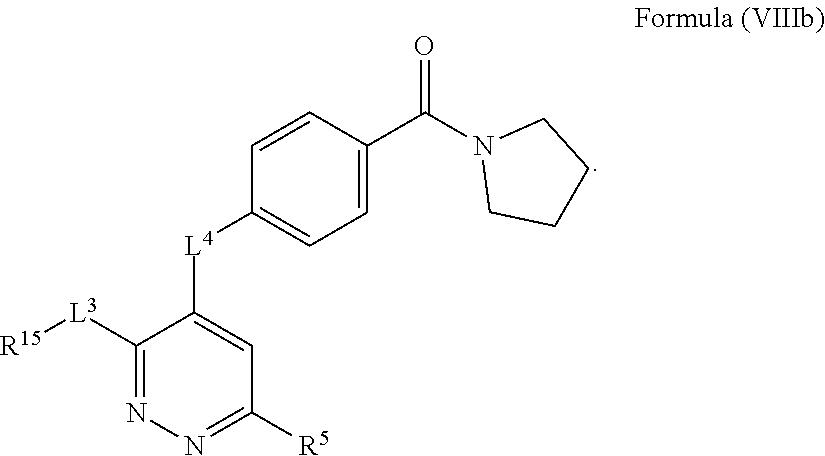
C1([L3][R15])=NN=C([R5])C=C1[L4]C1=CC=C(C(N2CCCC2)=O)C=C1
